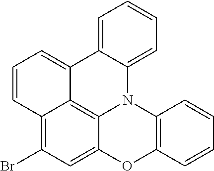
C12=CC(Br)=C3C4=C1N(C1=C(O2)C=CC=C1)C1=CC=CC=C1C4=CC=C3
